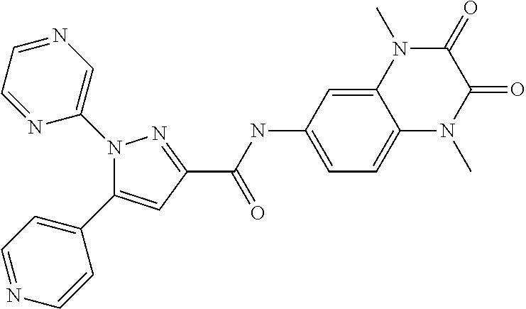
C(=O)(C1=NN(C2=CN=CC=N2)C(C2=CC=NC=C2)=C1)NC1=CC=C2C(=C1)N(C)C(=O)C(=O)N2C
